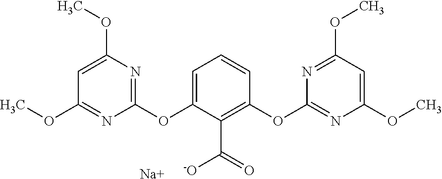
C1(OC2=CC=CC(OC3=NC(OC)=CC(OC)=N3)=C2C(=O)[-O])=NC(OC)=CC(OC)=N1.[Na]
